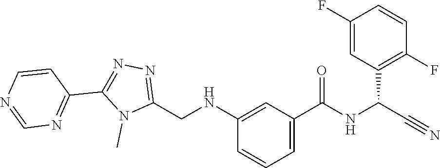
N1(C)C(CNC2=CC(C(=O)NC(C#N)C3=C(F)C=CC(F)=C3)=CC=C2)=NN=C1C1=NC=NC=C1
